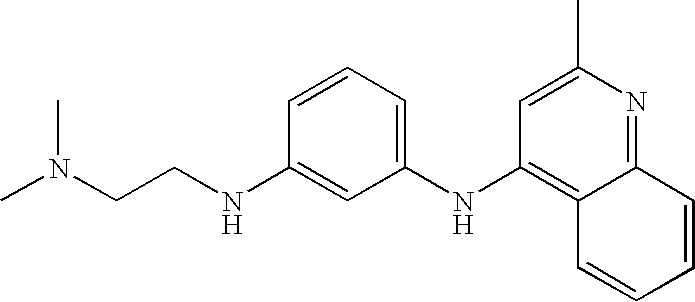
C1=CC(NCCN(C)C)=CC(NC2=C3C(=NC(C)=C2)C=CC=C3)=C1
